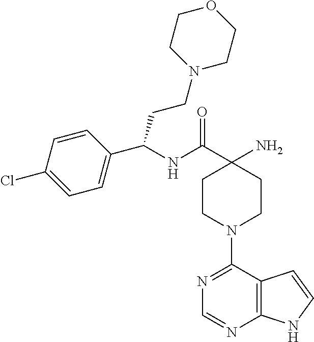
C(C1(N)CCN(C2=NC=NC3=C2C=CN3)CC1)(=O)NC(C1=CC=C(Cl)C=C1)CCN1CCOCC1
